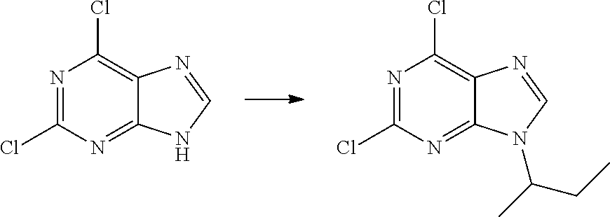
N1=C(Cl)N=C2C(=C1Cl)N=CN2.N1=C(Cl)N=C2C(=C1Cl)N=CN2C(CC)C
